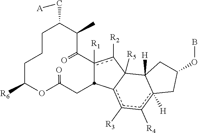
C1CCC([R6])OC(=O)CC2c([R1])(c([R2])C3([R5])c2c([R3])c([R4])c2([H])C3([H])CC(OB)C2)C(=O)C(C)C1C[A]
